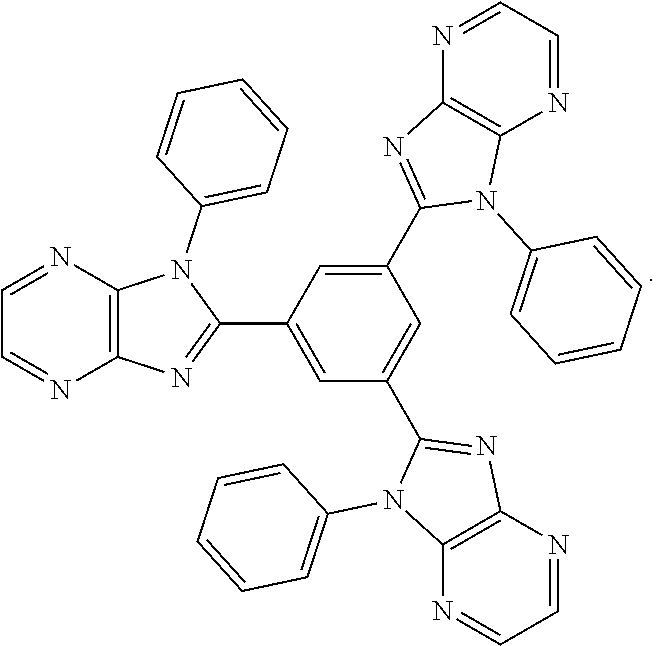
C12=C(N=CC=N1)N(C1=CC=CC=C1)C(C1=CC(C3=NC4=C(N3C3=CC=CC=C3)N=CC=N4)=CC(C3=NC4=C(N3C3=CC=CC=C3)N=CC=N4)=C1)=N2
